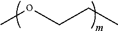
CoCCC
